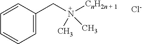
C1=CC(CN([CnH2n + 1])(C)C)=CC=C1.[Cl-]
